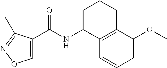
C(NC1C2=C(CCC1)C(OC)=CC=C2)(=O)C1=CON=C1C
